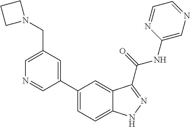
C1(CN2CCC2)=CN=CC(C2=CC=C3C(=C2)C(C(NC2=CN=CC=N2)=O)=NN3)=C1
